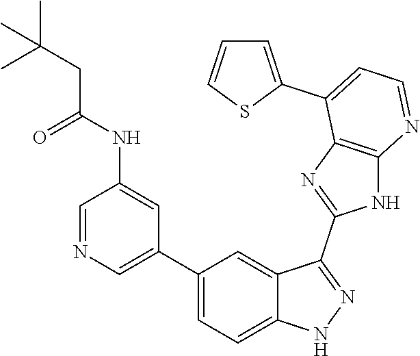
C1=NC=C(C2=CC=C3C(=C2)C(C2=NC4=C(N2)N=CC=C4C2=CC=CS2)=NN3)C=C1NC(CC(C)(C)C)=O
